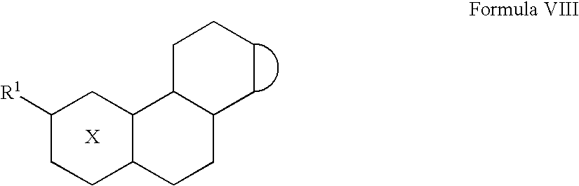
C1CC2C(C3C(CC2)CCCC3)CC1[R1]
